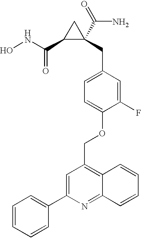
C1(C(NO)=O)C(CC2=CC=C(OCC3=C4C(=NC(C5=CC=CC=C5)=C3)C=CC=C4)C(F)=C2)(C(N)=O)C1
